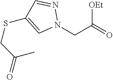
N1(CC(=O)[OEt])N=CC(SCC(=O)C)=C1
